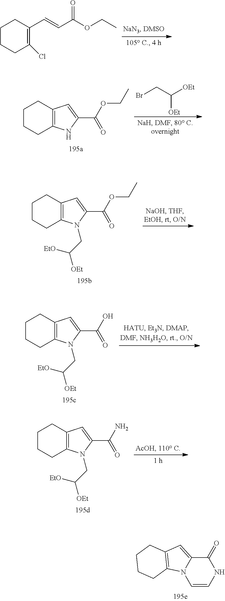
C1CCC(Cl)=C(C=CC(OCC)=O)C1.C1CCC2=C(C1)C=C(C(OCC)=O)N2.C([OEt])(CBr)[OEt].C1CCC2=C(C1)C=C(C(OCC)=O)N2CC([OEt])[EtO].C1CCC2=C(C1)C=C(C(O)=O)N2CC([OEt])[EtO].C1CCC2=C(C1)C=C(C(N)=O)N2CC([OEt])[EtO].C1(=O)C2=CC3=C(N2C=CN1)CCCC3
